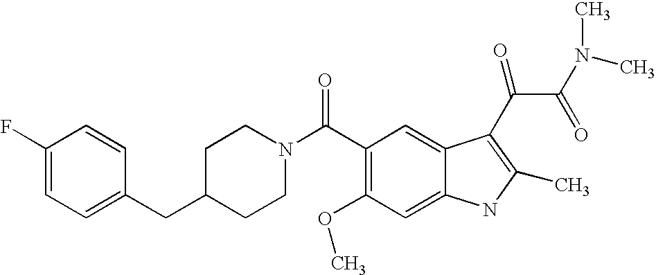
C1(F)=CC=C(CC2CCN(C(C3=C(OC)C=C4C(=C3)C(C(=O)C(N(C)C)=O)=C(C)N4)=O)CC2)C=C1
